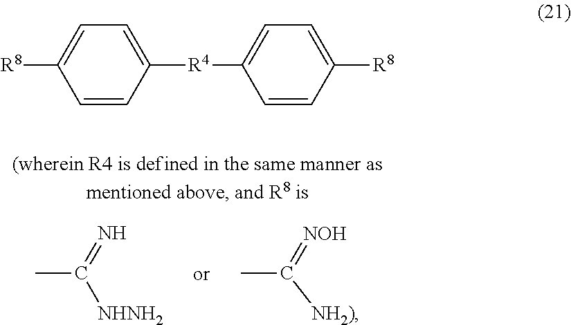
CC([NHNH2])=N.CC([NH2)])=[NOH].C1=C([R8])C=CC([R4]C2=CC=C([R8])C=C2)=C1
